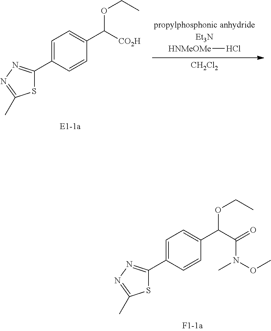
S1C(C2=CC=C(C(C(=O)N(OC)C)OCC)C=C2)=NN=C1C.S1C(C2=CC=C(C([CO2H])OCC)C=C2)=NN=C1C.Cl[HNMeOMe].[CH2Cl2]
